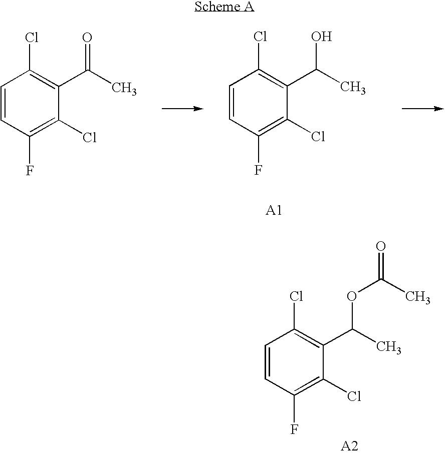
C1=CC(F)=C(Cl)C(C(C)=O)=C1Cl.C1=CC(F)=C(Cl)C(C(C)O)=C1Cl.C1=CC(F)=C(Cl)C(C(C)OC(=O)C)=C1Cl
